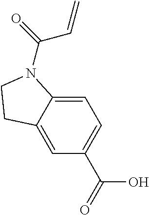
C1=C2C(=CC(C(O)=O)=C1)CCN2C(C=C)=O
